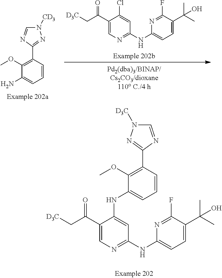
C1(C(C[D3C])=O)=CN=C(NC2=CC=C(C(C)(C)O)C(F)=N2)C=C1NC1=CC=CC(C2=NN([D3C])C=N2)=C1OC.[D3C]CC(=O)C1=CN=C(NC2=CC=C(C(C)(C)O)C(F)=N2)C=C1Cl.NC1=CC=CC(C2=NN([CD3])C=N2)=C1OC
